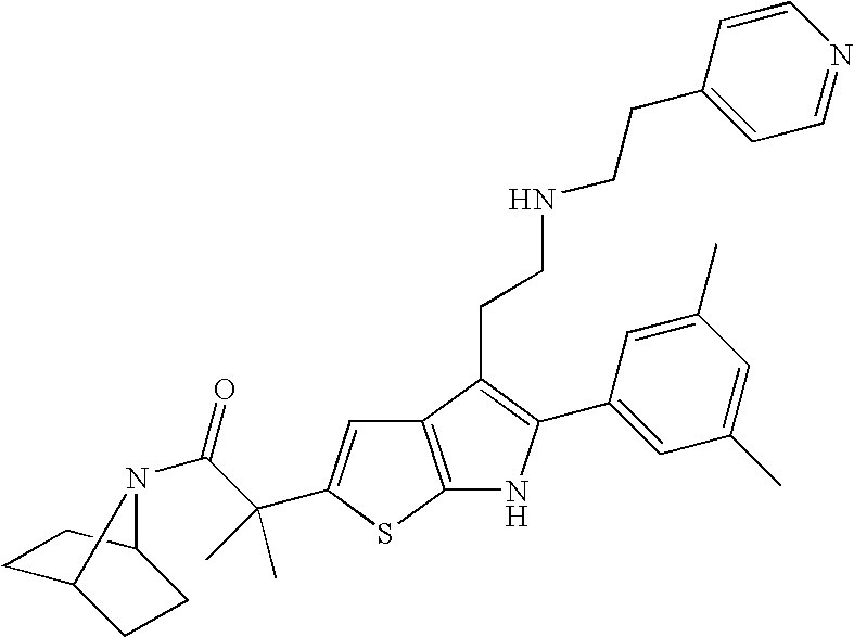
C12=C(SC(C(C(=O)N3C4CCC3CC4)(C)C)=C1)NC(C1=CC(C)=CC(C)=C1)=C2CCNCCC1=CC=NC=C1
